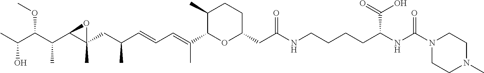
C1(C)C(C(=CC=CC(CC2(C)C(C(C(C(C)O)OC)C)O2)C)C)OC(CC(NCCCCC(C(O)=O)NC(N2CCN(C)CC2)=O)=O)CC1
